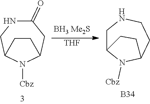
C1(=O)NCC2N([Cbz])C(C1)CC2.[THF].C1C2N([Cbz])C(CCN1)CC2.[B34]
